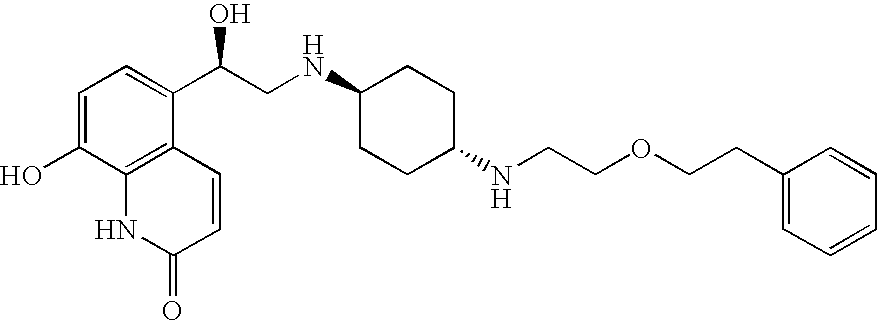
C1=C(O)C2=C(C(C(CNC3CCC(NCCOCCC4=CC=CC=C4)CC3)O)=C1)C=CC(=O)N2
